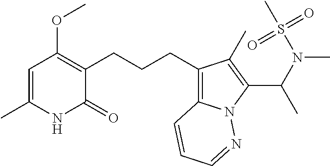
C1=C(C)NC(=O)C(CCCC2=C3N(C(C(N(S(C)(=O)=O)C)C)=C2C)N=CC=C3)=C1OC
